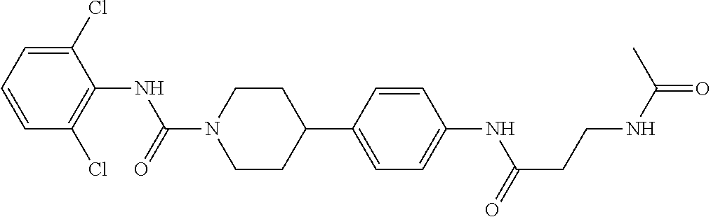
C1(Cl)=CC=CC(Cl)=C1NC(N1CCC(C2=CC=C(NC(=O)CCNC(=O)C)C=C2)CC1)=O
